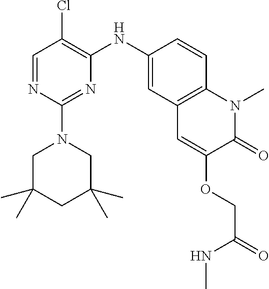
C1=NC(N2CC(C)(C)CC(C)(C)C2)=NC(NC2=CC3=C(C=C2)N(C)C(=O)C(OCC(NC)=O)=C3)=C1Cl
